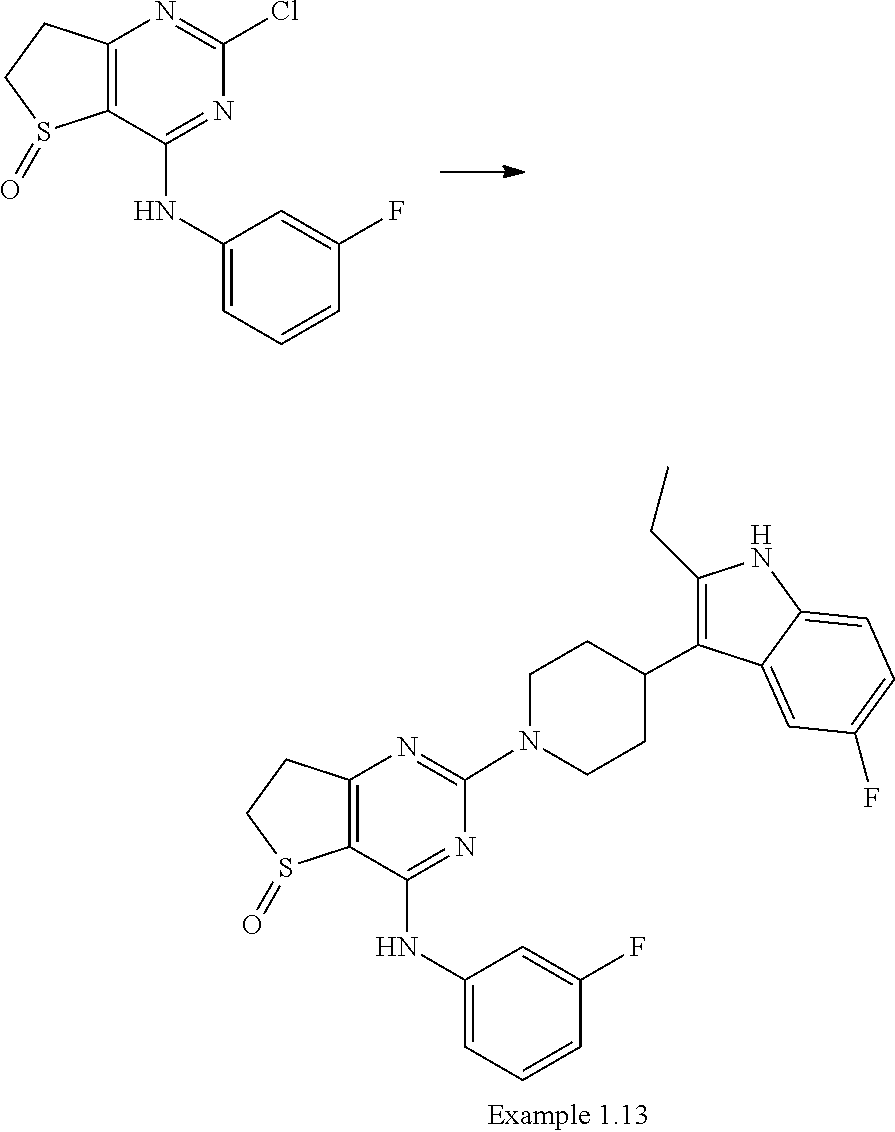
C12=C(C(NC3=CC=CC(F)=C3)=NC(Cl)=N1)S(=O)CC2.C12=C(C(NC3=CC=CC(F)=C3)=NC(N3CCC(C4=C(CC)NC5=CC=C(F)C=C45)CC3)=N1)S(=O)CC2
